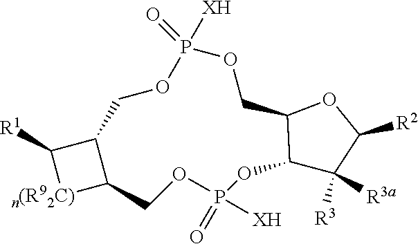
[n(R92C)]1C2C(C1[R1])COP([XH])(=O)OCC1C(C([R3a])([R3])C([R2])O1)OP([XH])(=O)OC2
